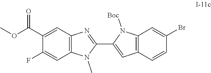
COC(C1=CC2=C(C=C1F)N(C)C(C1=CC3=C(N1[Boc])C=C(Br)C=C3)=N2)=O
